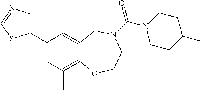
C1(C2=CC(C)=C3C(=C2)CN(C(=O)N2CCC(C)CC2)CCO3)=CN=CS1
